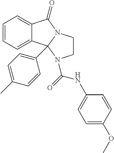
C1=CC=C2C(=C1)C1(C3=CC=C(C)C=C3)N(C2=O)CCN1C(=O)NC1=CC=C(OC)C=C1
